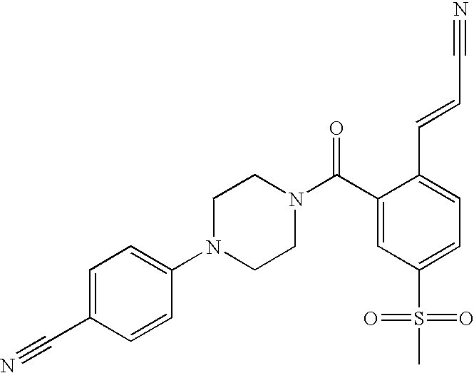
C1(C#N)=CC=C(N2CCN(C(C3=CC(S(=O)(=O)C)=CC=C3C=CC#N)=O)CC2)C=C1
